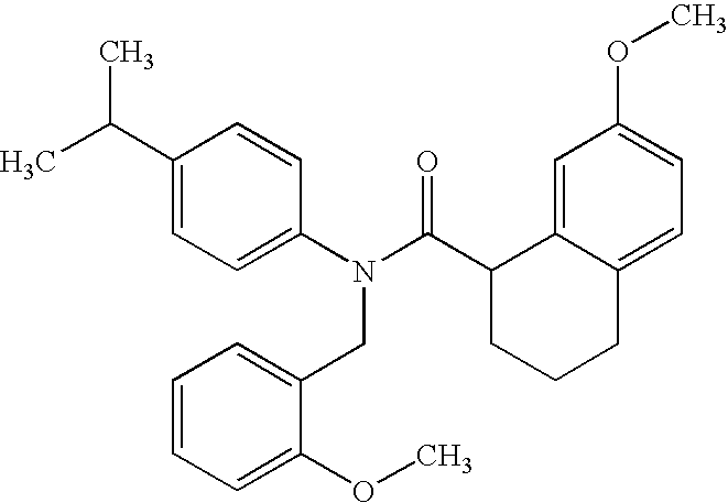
C1(C(C)C)=CC=C(N(C(C2CCCC3=CC=C(OC)C=C23)=O)CC2=CC=CC=C2OC)C=C1
